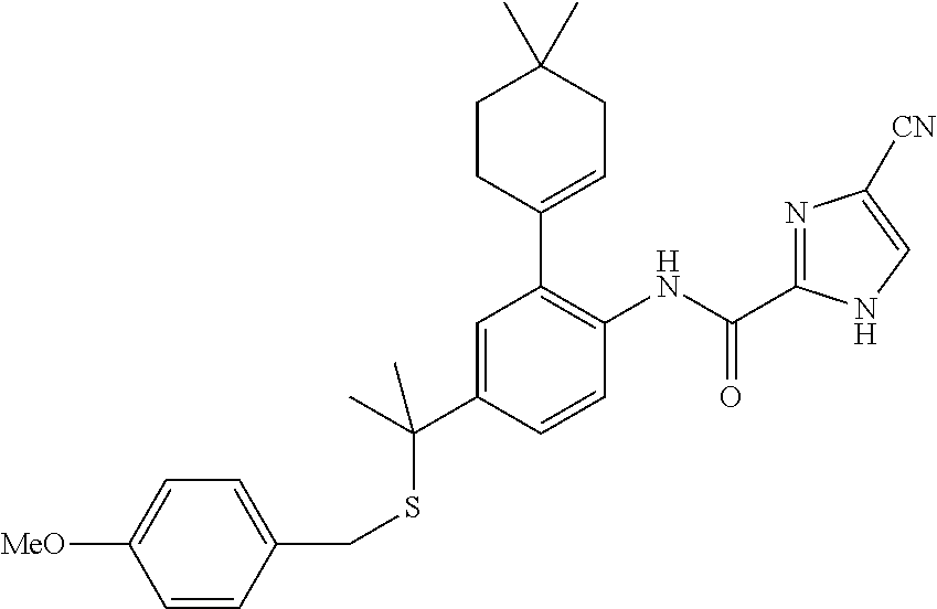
C(NC1=C(C2=CCC(C)(C)CC2)C=C(C(C)(SCC2=CC=C([MeO])C=C2)C)C=C1)(=O)C1=NC([CN])=CN1
